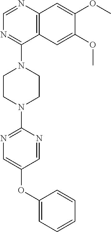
C12=C(N=CN=C1N1CCN(C3=NC=C(OC4=CC=CC=C4)C=N3)CC1)C=C(OC)C(OC)=C2
